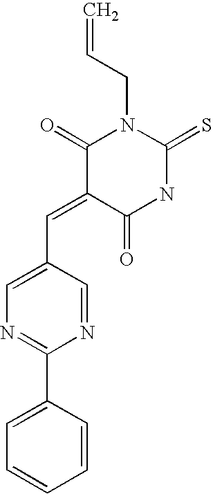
C1(=CC2=CN=C(C3=CC=CC=C3)N=C2)C(=O)NC(=S)N(CC=C)C1=O
